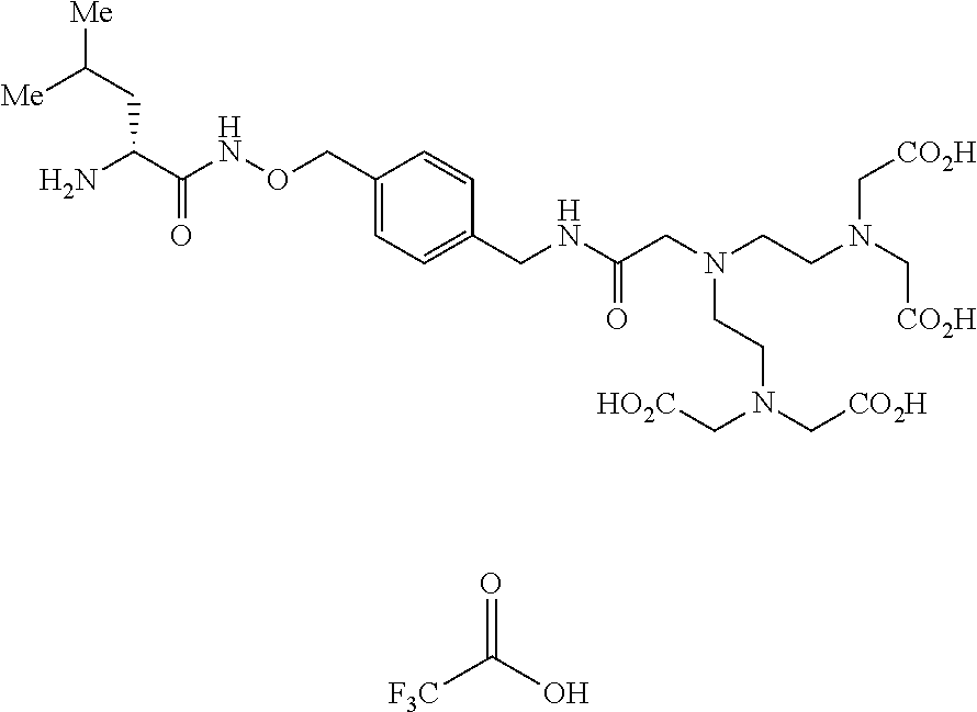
[F3C]C(O)=O.C(CC(C(NOCC1=CC=C(CNC(CN(CCN(C[CO2H])C[CO2H])CCN(C[CO2H])C[HO2C])=O)C=C1)=O)N)([Me])[Me]
